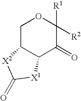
C1C2C(C(=O)C([R1])([R2])O1)[X1]C(=O)[X2]2
